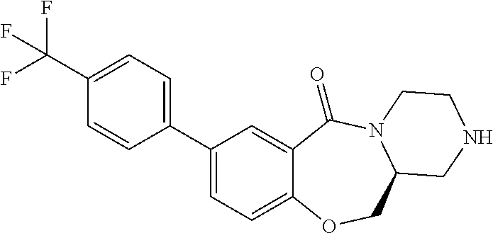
C1=C(C2=CC=C(C(F)(F)F)C=C2)C=C2C(=C1)OCC1N(C2=O)CCNC1
